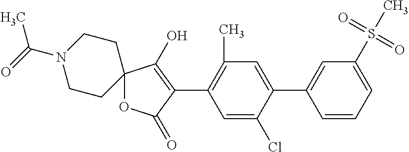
C12(OC(=O)C(C3=C(C)C=C(C4=CC(S(C)(=O)=O)=CC=C4)C(Cl)=C3)=C1O)CCN(C(=O)C)CC2
